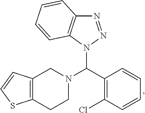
C12=C(CCN(C(C3=C(Cl)C=CC=C3)N3N=NC4=C3C=CC=C4)C1)SC=C2
